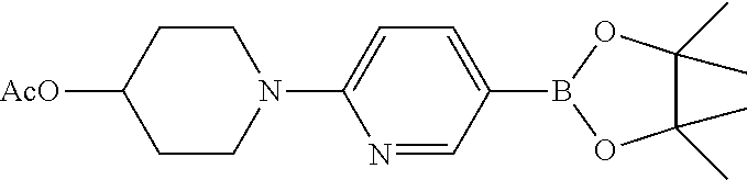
C1([AcO])CCN(C2=CC=C(B3OC(C)(C)C(C)(C)O3)C=N2)CC1
